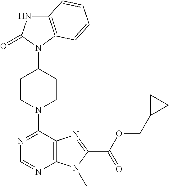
C12=C(C=CC=C1)N(C1CCN(C3=NC=NC4=C3N=C(C(=O)OCC3CC3)N4C)CC1)C(=O)N2
